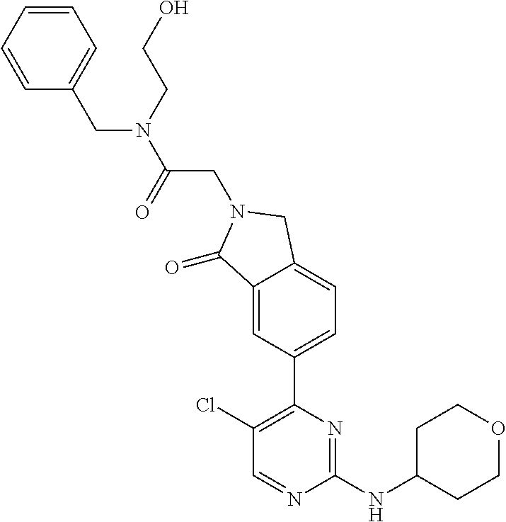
C1CC(NC2=NC(C3=CC=C4C(=C3)C(=O)N(CC(N(CCO)CC3=CC=CC=C3)=O)C4)=C(Cl)C=N2)CCO1
